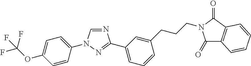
N1=CN(C2=CC=C(OC(F)(F)F)C=C2)N=C1C1=CC=CC(CCCN2C(=O)C3=C(C2=O)C=CC=C3)=C1
